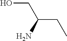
OCC(CC)N
